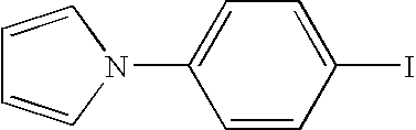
C1=CC(I)=CC=C1N1C=CC=C1
